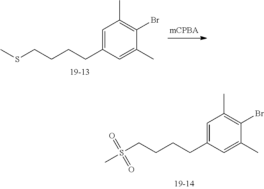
C1=C(CCCCSC)C=C(C)C(Br)=C1C.C1=C(CCCCS(C)(=O)=O)C=C(C)C(Br)=C1C
